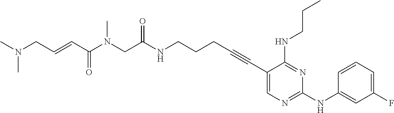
C1(C#CCCCNC(CN(C(C=CCN(C)C)=O)C)=O)=CN=C(NC2=CC(F)=CC=C2)N=C1NCCC
